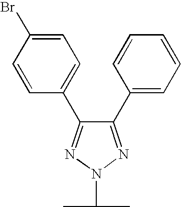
C1(C2=CC=CC=C2)=NN(C(C)C)N=C1C1=CC=C(Br)C=C1
